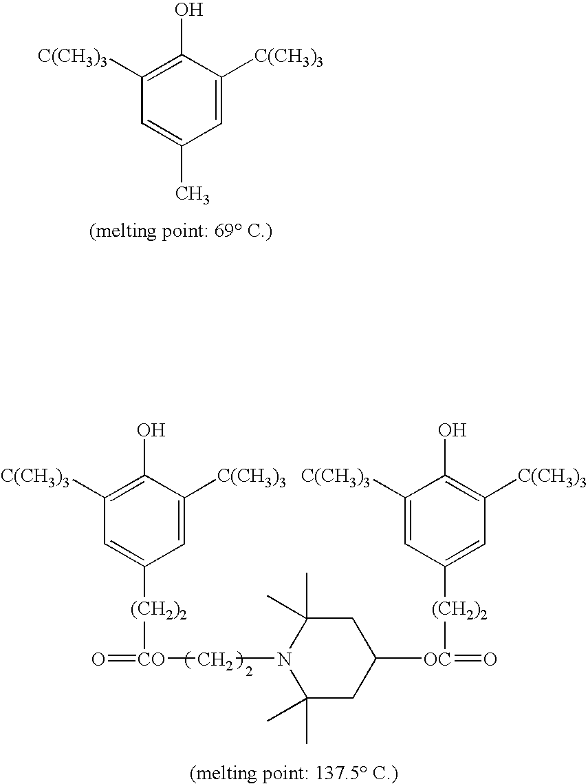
C1=C([C(CH3)3])C(O)=C([C(CH3)3])C=C1C.C1=C([C(CH3)3])C(O)=C([C(CH3)3])C=C1[(CH2)2][CO](=O)CN1C(C)(C)CC([OC](=O)[(CH2)2]C2=CC([C(CH3)3])=C(O)C([C(CH3)3])=C2)CC1(C)C
